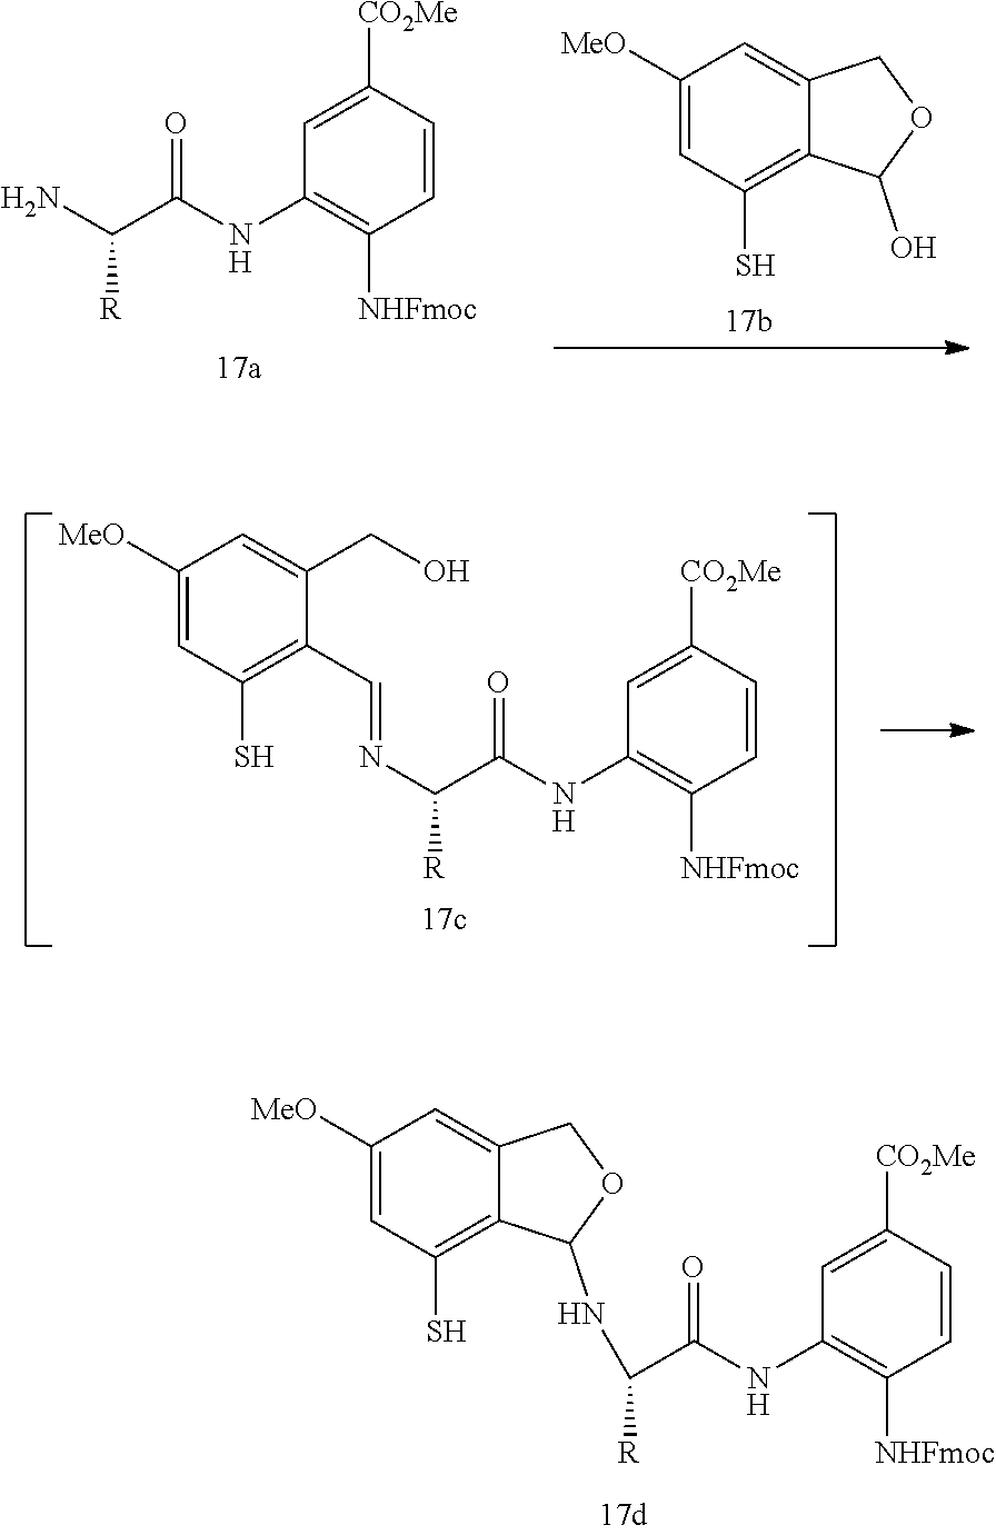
C1([MeO])=CC(S)=C2C(=C1)COC2NC(C(NC1=C([NHFmoc])C=CC([CO2Me])=C1)=O)[R].C1([MeO])=CC(S)=C2C(=C1)COC2O.C1=C([CO2Me])C=CC([NHFmoc])=C1NC(C(N)[R])=O.C1([MeO])=CC(S)=C(C=NC([R])C(NC2=C([NHFmoc])C=CC([CO2Me])=C2)=O)C(CO)=C1
